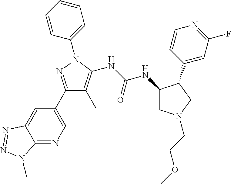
C1(C2=CN=C3C(=C2)N=NN3C)=NN(C2=CC=CC=C2)C(NC(NC2CN(CCOC)CC2C2=CC(F)=NC=C2)=O)=C1C
